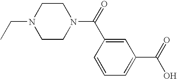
CCN1CCN(C(=O)C2=CC(C(=O)O)=CC=C2)CC1
